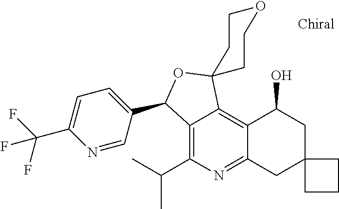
C12=C(C(C)C)N=C3C(=C1C1(OC2C2=CC=C(C(F)(F)F)N=C2)CCOCC1)C(O)CC1(C3)CCC1
